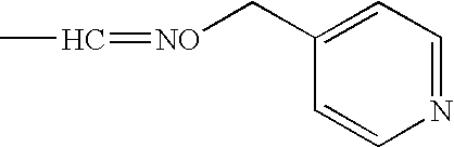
C([NO]=CC)C1=CC=NC=C1
